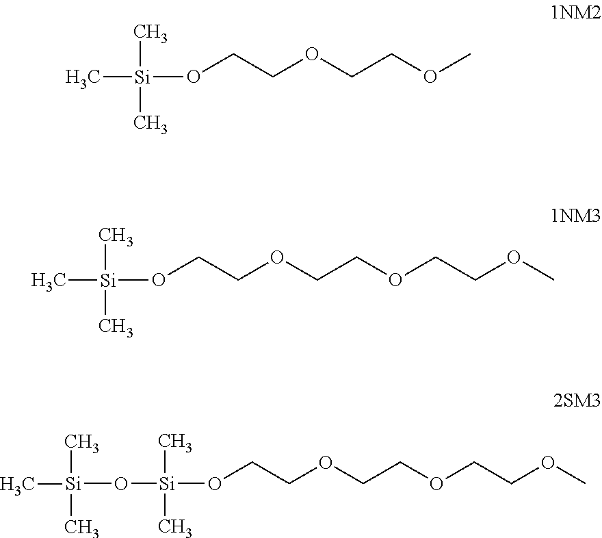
C[Si](C)(C)OCCOCCOC.C[Si](C)(C)OCCOCCOCCOC.O([Si](C)(C)OCCOCCOCCOC)[Si](C)(C)C
